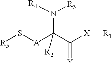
[R5]S[A]C(C([X][R1])=[Y])(N([R4])[R3])[R2]
